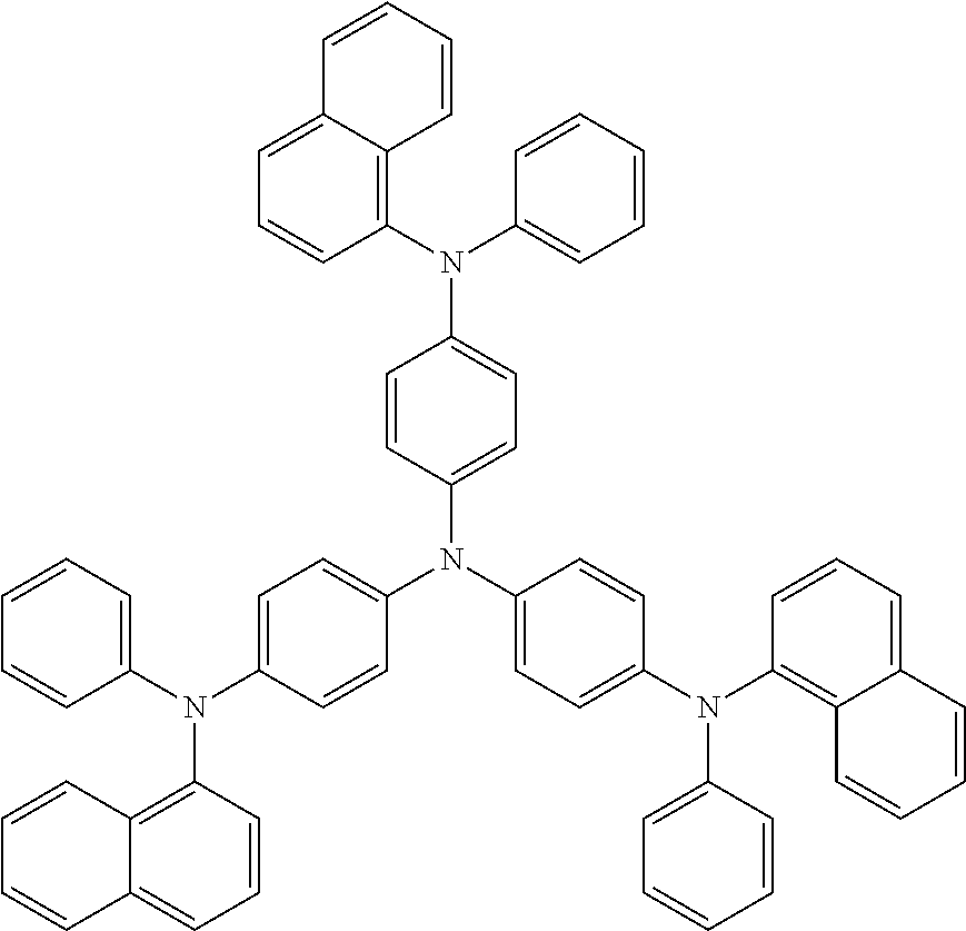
C1(N(C2=CC=CC=C2)C2=CC=C(N(C3=CC=C(N(C4=C5C(=CC=C4)C=CC=C5)C4=CC=CC=C4)C=C3)C3=CC=C(N(C4=CC=CC=C4)C4=C5C(=CC=C4)C=CC=C5)C=C3)C=C2)=C2C(=CC=C1)C=CC=C2
